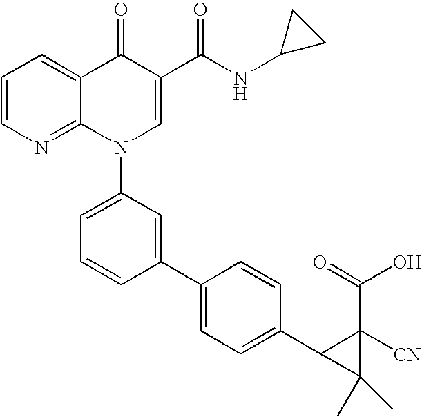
C1=CN=C2C(=C1)C(=O)C(C(NC1CC1)=O)=CN2C1=CC=CC(C2=CC=C(C3C(C)(C)C3(C(O)=O)[CN])C=C2)=C1
